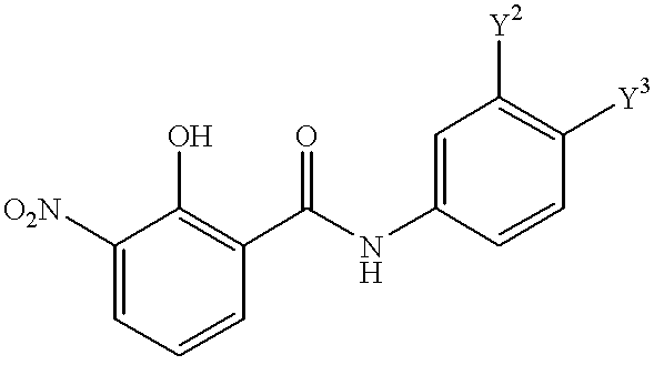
C1=C([O2N])C(O)=C(C(NC2=CC([Y2])=C([Y3])C=C2)=O)C=C1
